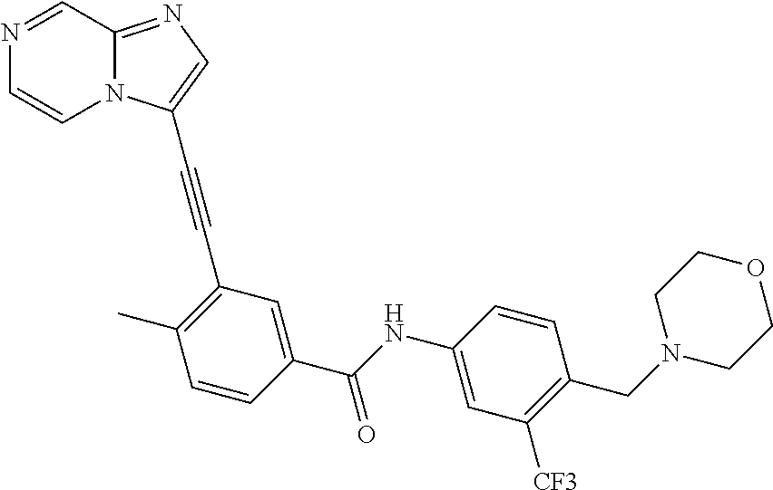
N1=CC2=NC=C(C#CC3=C(C)C=CC(C(NC4=CC([CF3])=C(CN5CCOCC5)C=C4)=O)=C3)N2C=C1
